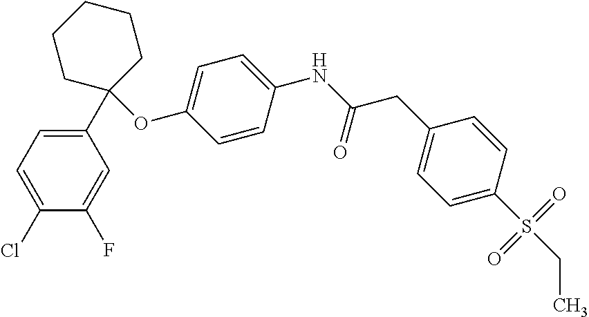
C1=C(OC2(C3=CC=C(Cl)C(F)=C3)CCCCC2)C=CC(NC(CC2=CC=C(S(CC)(=O)=O)C=C2)=O)=C1
